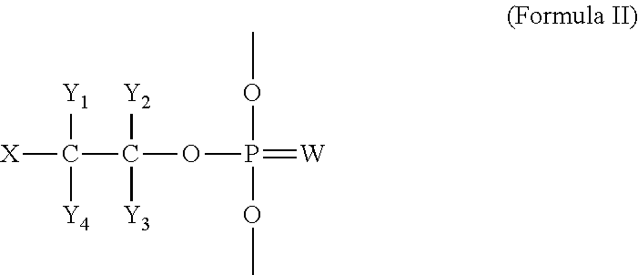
[X]C([Y1])([Y4])C([Y2])([Y3])OP(OC)(OC)=[W]
